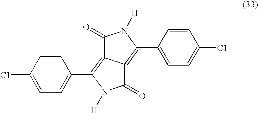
C1(=O)C2=C(C3=CC=C([C1])C=C3)N([H])C(=O)C2=C(C2=CC=C([C1])C=C2)N1[H]
